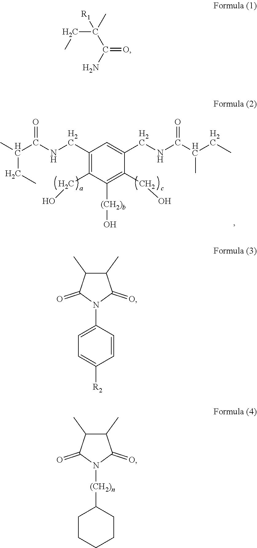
C1(CNC(C(C)CC)=O)=C(CO)C([(CH2)b]O)=C(CO)C(CNC(C(CC)C)=O)=C1.C(C(C)([R1])C(=O)N)C.C1=C([R2])C=CC(N2C(=O)C(C)C(C)C2=O)=C1.C1(=O)C(C)C(C)C(=O)N1[(CH2)n]C1CCCCC1
